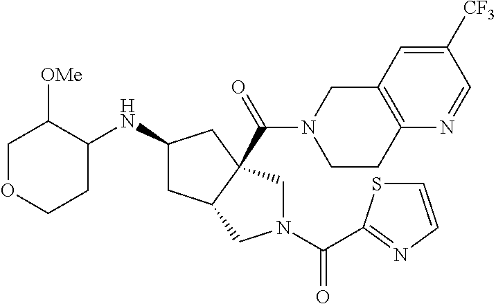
C1OCCC(NC2CC3C(C(=O)N4CCC5=C(C4)C=C([CF3])C=N5)(C2)CN(C(=O)C2=NC=CS2)C3)C1[OMe]
